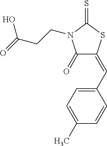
C1(=O)C(=CC2=CC=C(C)C=C2)SC(=S)N1CCC(=O)O
